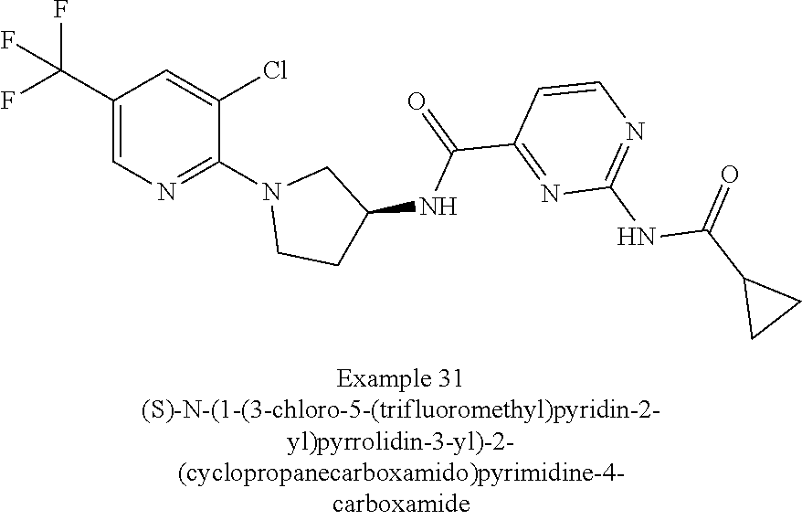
C1(C(F)(F)F)=CN=C(N2CCC(NC(C3=NC(NC(C4CC4)=O)=NC=C3)=O)C2)C(Cl)=C1
